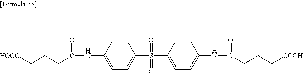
[HOOC]CCCC(NC1=CC=C(S(C2=CC=C(NC(CCC[COOH])=O)C=C2)(=O)=O)C=C1)=O
